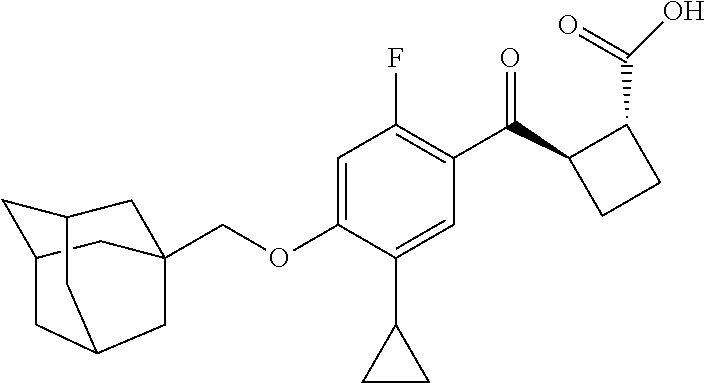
C(OC1=CC(F)=C(C(C2C(C(=O)O)CC2)=O)C=C1C1CC1)C12CC3CC(C1)CC(C3)C2
